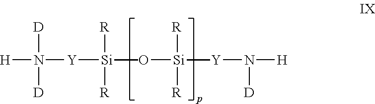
[H]N([Y][Si](O[Si]([Y]N([H])[D])(C)([R])[R])(C)([R])[R])([D])[D]
